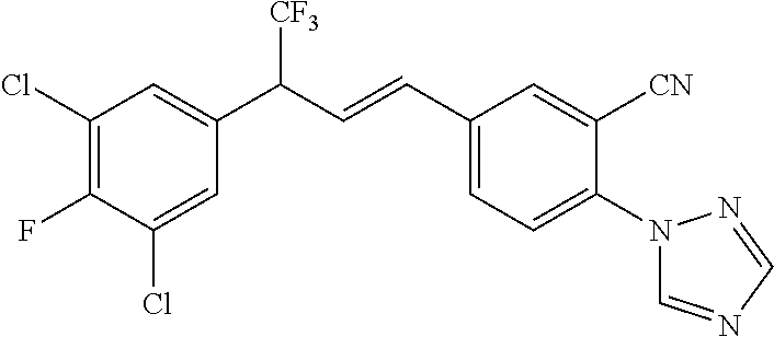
C1(C(C=CC2=CC=C(N3C=NC=N3)C([CN])=C2)[CF3])=CC(Cl)=C(F)C(Cl)=C1
